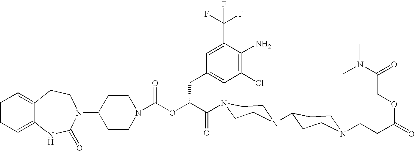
C12=CC=CC=C1NC(=O)N(C1CCN(C(OC(C(=O)N3CCN(C4CCN(CCC(OCC(N(C)C)=O)=O)CC4)CC3)CC3=CC(Cl)=C(N)C(C(F)(F)F)=C3)=O)CC1)CC2
